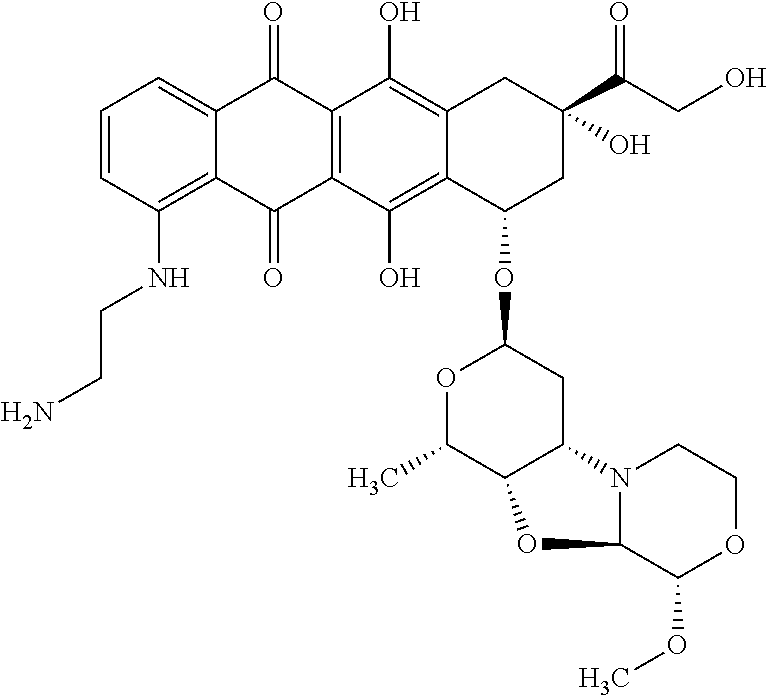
C1=CC(NCCN)=C2C(=C1)C(=O)C1=C(C2=O)C(O)=C2C(=C1O)CC(C(CO)=O)(O)CC2OC1OC(C)C2C(C1)N1C(O2)C(OC)OCC1
